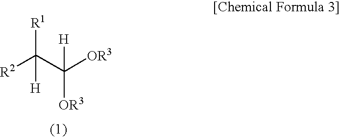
[R2]C(C([OR3])([OR3])[H])([R1])[H]
